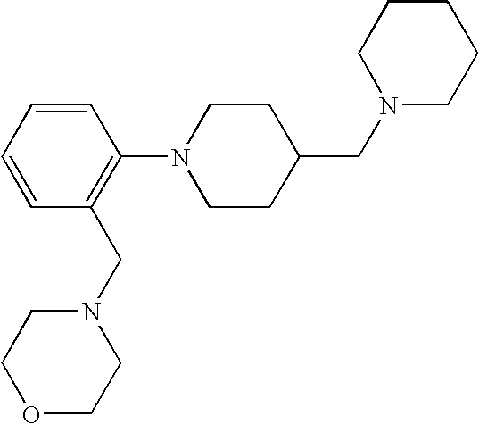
O1CCN(CC2=C(N3CCC(CN4CCCCC4)CC3)C=CC=C2)CC1
